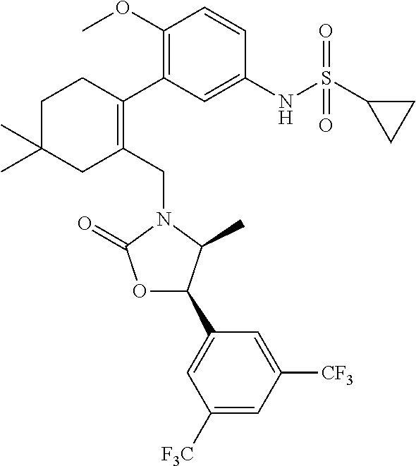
C1(CN2C(=O)OC(C3=CC([F3C])=CC([CF3])=C3)C2C)=C(C2=C(OC)C=CC(NS(C3CC3)(=O)=O)=C2)CCC(C)(C)C1
